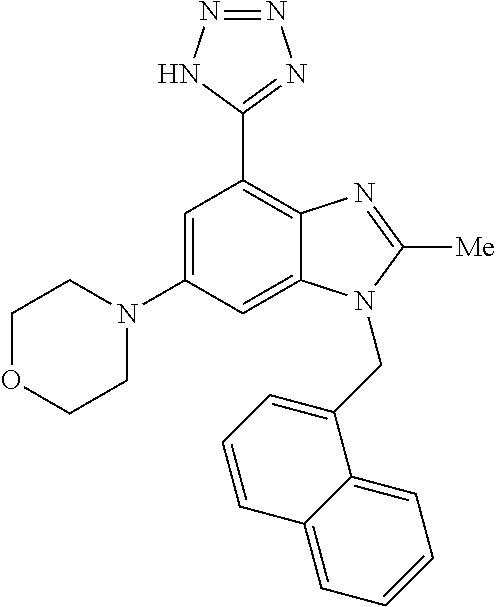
C1=C(N2CCOCC2)C=C2C(=C1C1=NN=NN1)N=C([Me])N2CC1=CC=CC2=CC=CC=C12
